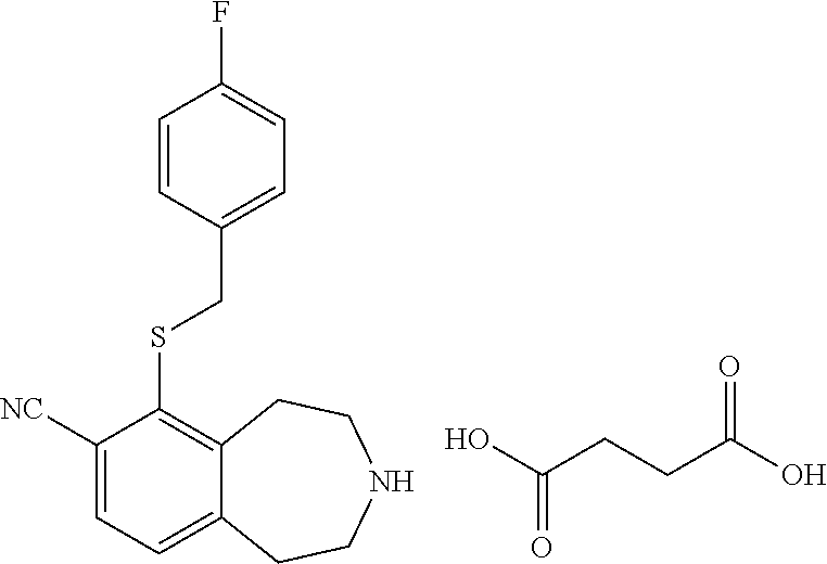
C1([NC])=CC=C2C(=C1SCC1=CC=C(F)C=C1)CCNCC2.OC(CCC(O)=O)=O
